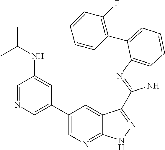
C1(C2=CN=CC(NC(C)C)=C2)=CN=C2C(=C1)C(C1=NC3=C(N1)C=CC=C3C1=C(F)C=CC=C1)=NN2
